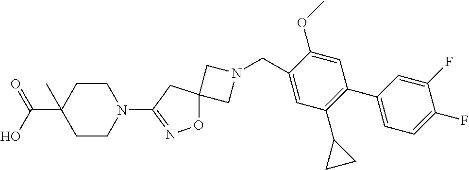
C1N(CC2=CC(C3CC3)=C(C3=CC=C(F)C(F)=C3)C=C2OC)CC12ON=C(N1CCC(C(=O)O)(C)CC1)C2
